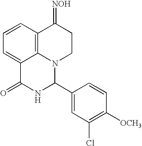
C1=CC2=C3C(=C1)C(=O)NC(C1=CC(Cl)=C([OCH3])C=C1)N3CCC2=[NOH]
